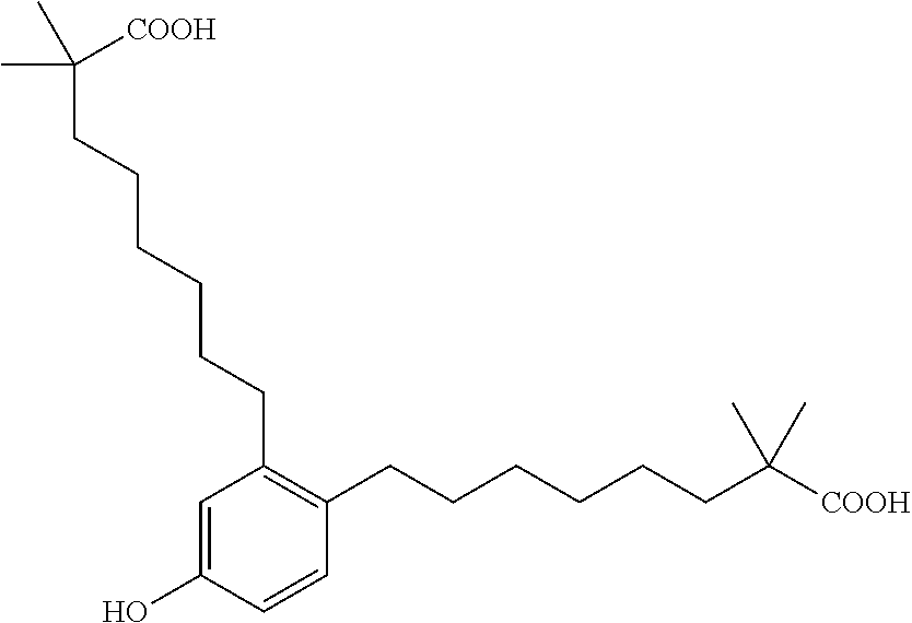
C1=C(O)C=CC(CCCCCCC([COOH])(C)C)=C1CCCCCCC(C)([COOH])C
